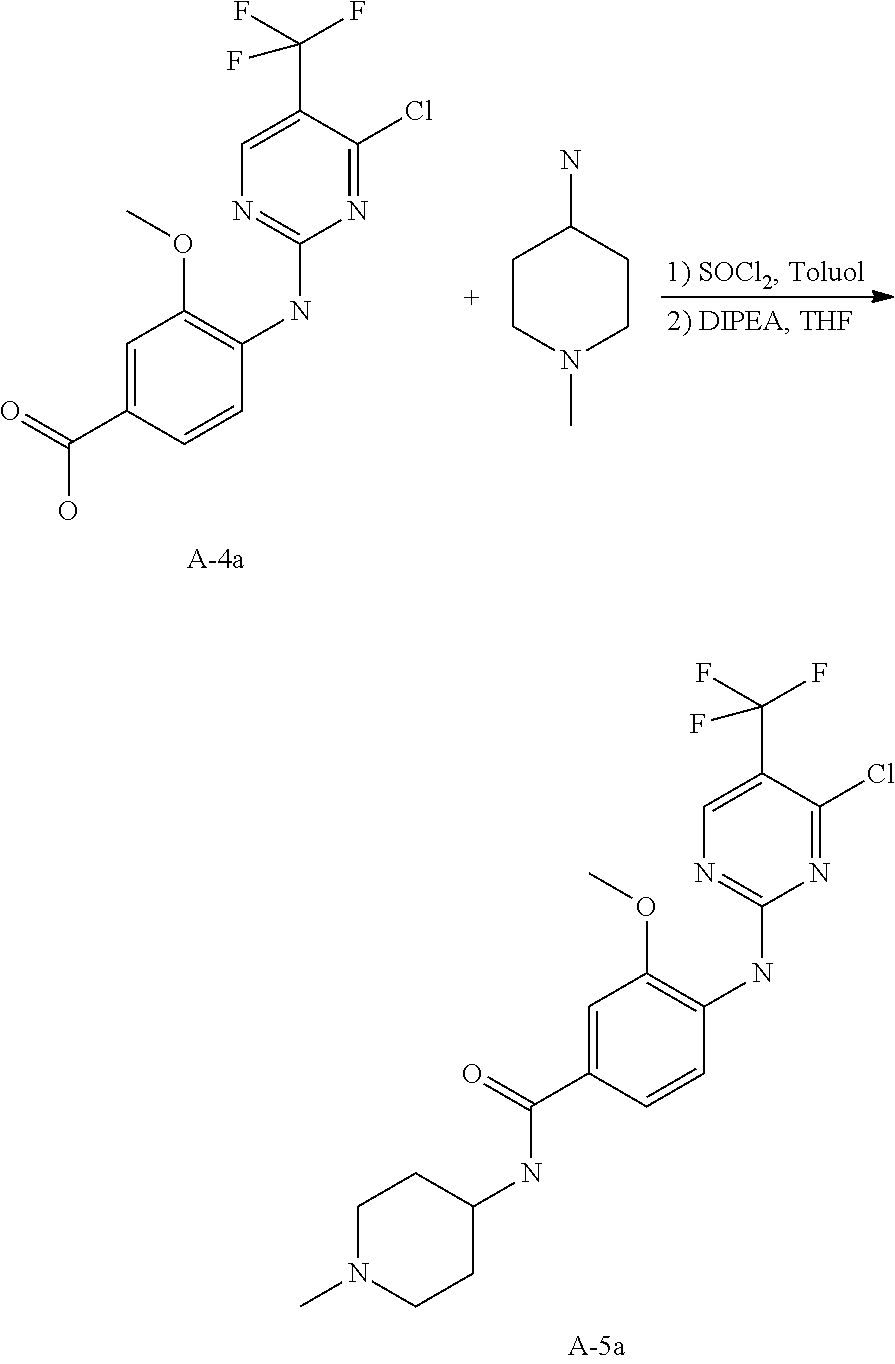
ClC1=NC(NC2=C(OC)C=C(C(O)=O)C=C2)=NC=C1C(F)(F)F.C1CN(C)CCC1N.ClC1=NC(NC2=C(OC)C=C(C(NC3CCN(C)CC3)=O)C=C2)=NC=C1C(F)(F)F
